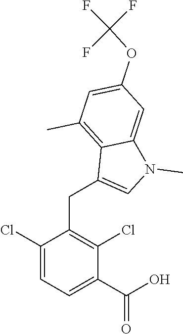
C1(Cl)=CC=C(C(O)=O)C(Cl)=C1CC1=CN(C)C2=CC(OC(F)(F)F)=CC(C)=C21
